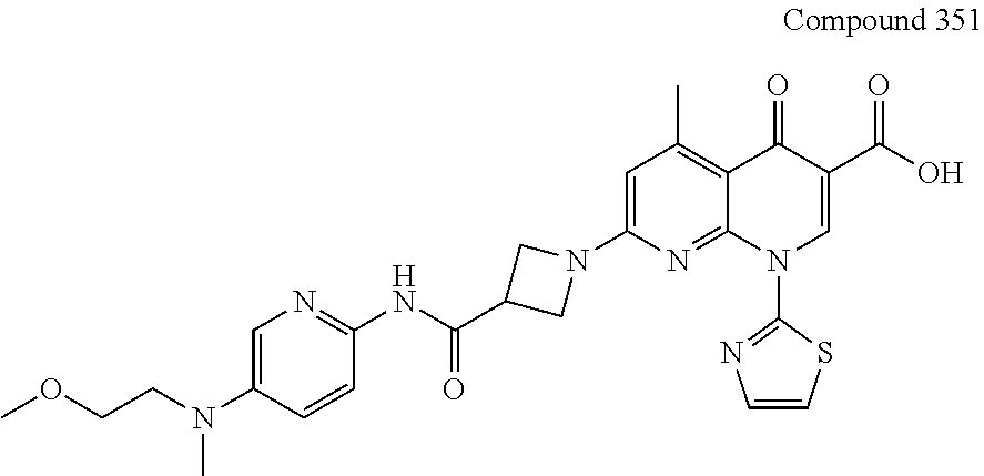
C1=C(N2CC(C(NC3=NC=C(N(CCOC)C)C=C3)=O)C2)N=C2C(=C1C)C(=O)C(C(O)=O)=CN2C1=NC=CS1
